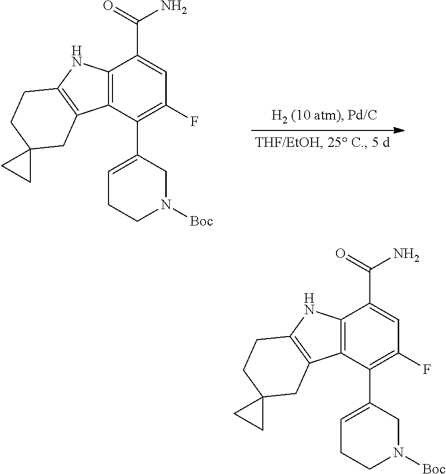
C1(F)=C(C2=CCCN([Boc])C2)C2=C(C(C(N)=O)=C1)NC1=C2CC2(CC1)CC2.C1(F)=C(C2=CCCN([Boc])C2)C2=C(C(C(N)=O)=C1)NC1=C2CC2(CC1)CC2
